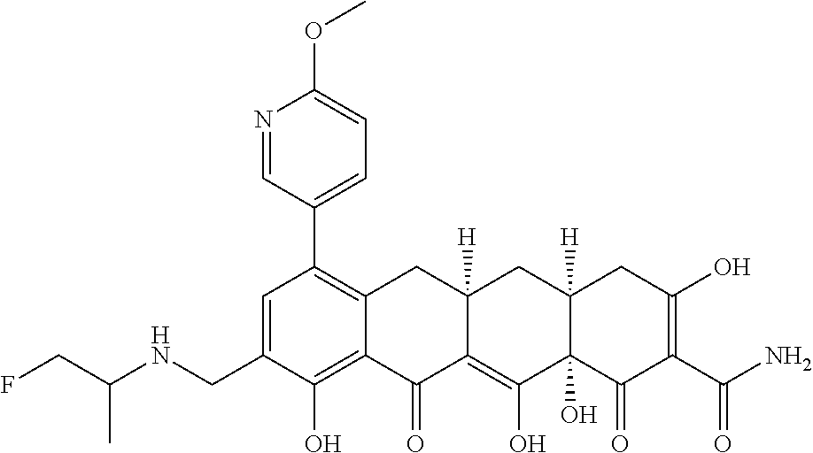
C1=C(CNC(CF)C)C(O)=C2C(=C1C1=CC=C(OC)N=C1)CC1([H])C(=C(O)C3(O)C([H])(C1)CC(O)=C(C(N)=O)C3=O)C2=O
